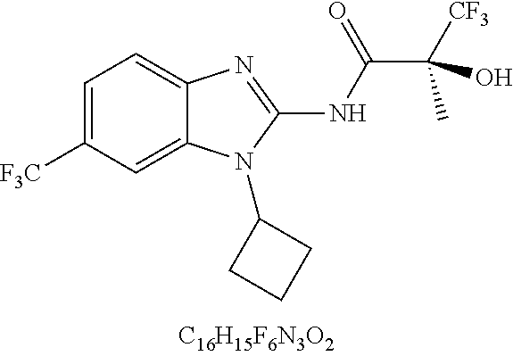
C1=C([CF3])C=C2C(=C1)N=C(NC(C([CF3])(O)C)=O)N2C1CCC1
